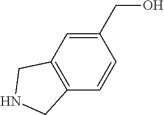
C1(CO)=CC2=C(C=C1)CNC2
